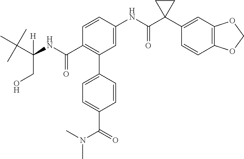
C1=C(NC(C2(C3=CC4=C(C=C3)OCO4)CC2)=O)C=CC(C(=O)NC(CO)(C(C)(C)C)[H])=C1C1=CC=C(C(N(C)C)=O)C=C1
